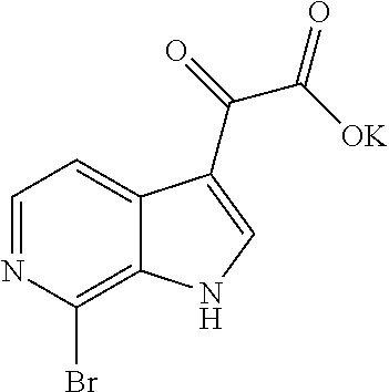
C1=NC(Br)=C2C(=C1)C(C(=O)C([OK])=O)=CN2
